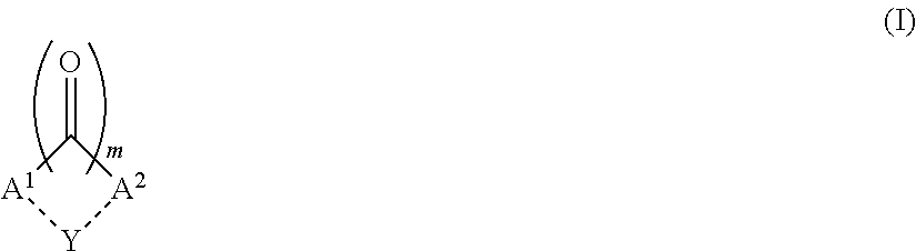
C1(=O)[A1][Y][A2]1
